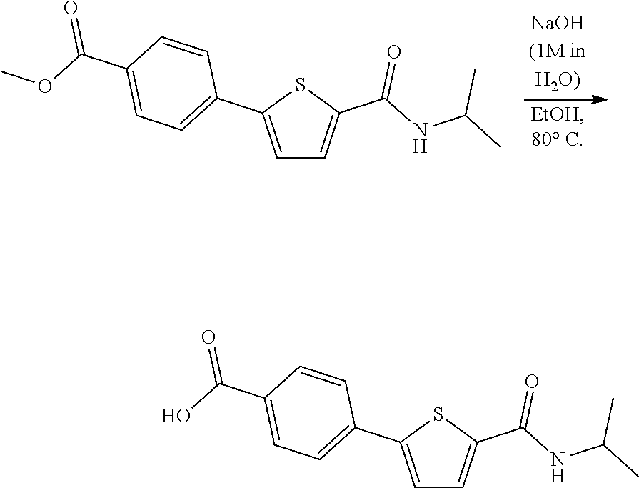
C1=C(C2=CC=C(C(O)=O)C=C2)SC(C(NC(C)C)=O)=C1.C1=C(C2=CC=C(C(OC)=O)C=C2)SC(C(NC(C)C)=O)=C1
